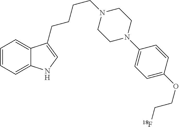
C1=CC=C2C(=C1)C(CCCCN1CCN(C3=CC=C(OCC[18F])C=C3)CC1)=CN2
